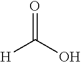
[H]C(O)=O
